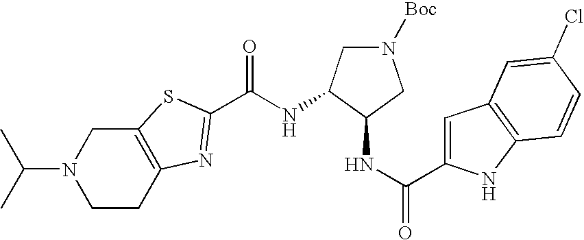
C(N1CCC2=C(C1)SC(C(NC1C(NC(=O)C3=CC4=C(N3)C=CC(Cl)=C4)CN([Boc])C1)=O)=N2)(C)C
